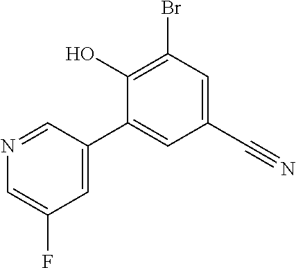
BrC1=C(O)C(C2=CC(F)=CN=C2)=CC(C#N)=C1
